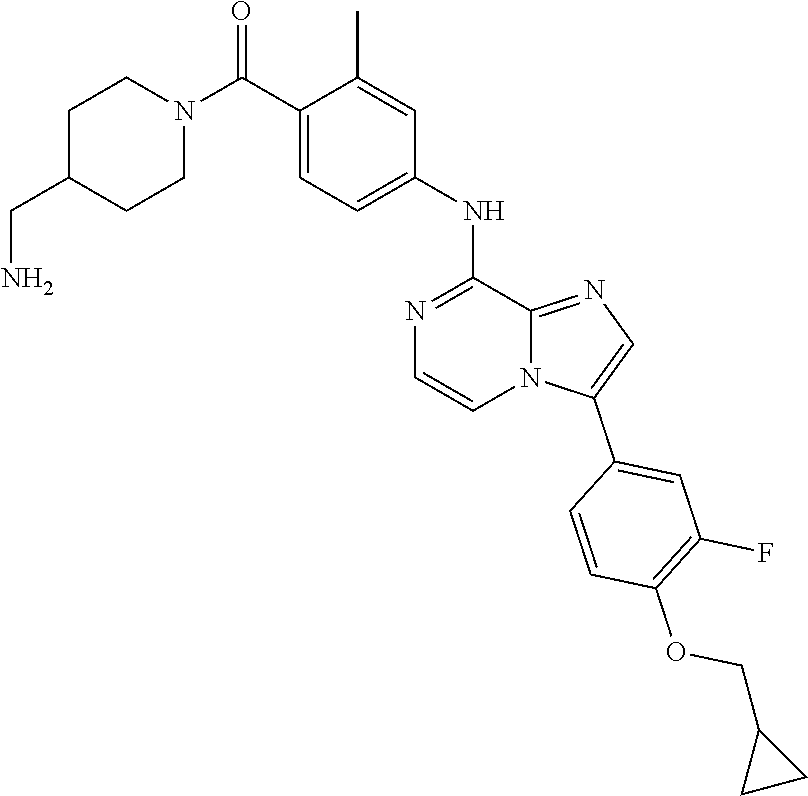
C(N)C1CCN(C(C2=CC=C(NC3=NC=CN4C3=NC=C4C3=CC(F)=C(OCC4CC4)C=C3)C=C2C)=O)CC1
